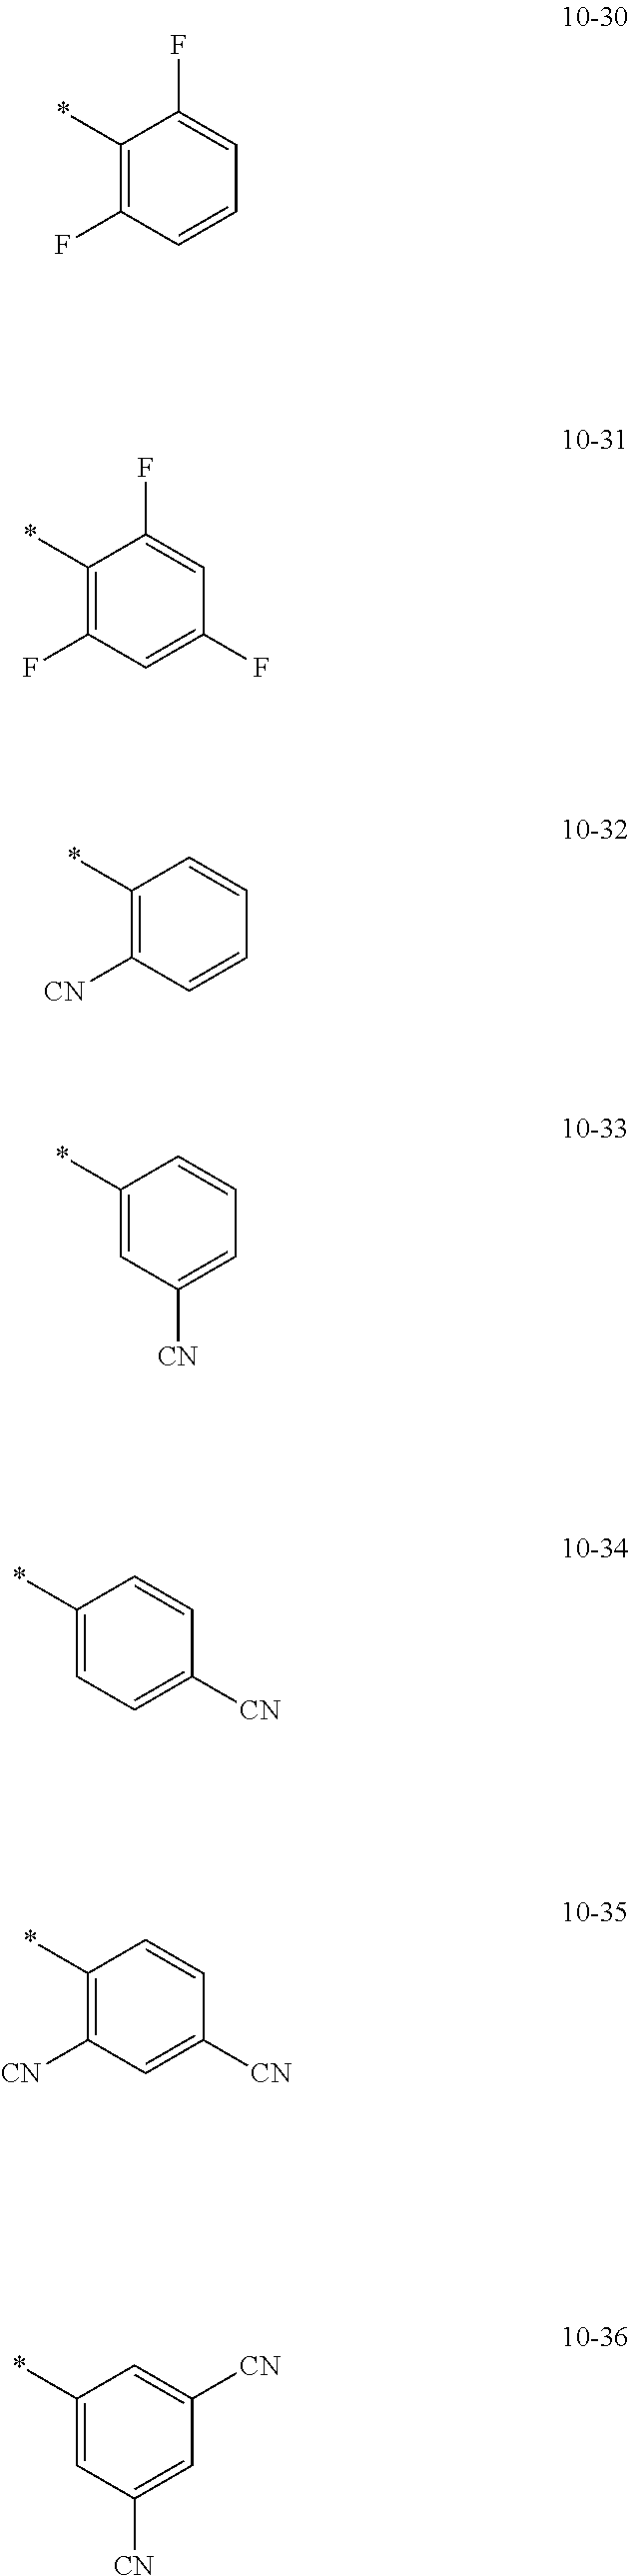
C1(*)=C(F)C=C(F)C=C1F.C1(*)=C([CN])C=CC=C1.C1(*)=CC([CN])=CC=C1.C1(*)=CC=C([CN])C=C1.C1(*)=C([CN])C=C([CN])C=C1.C1(*)=CC([CN])=CC([CN])=C1.C1(*)=C(F)C=CC=C1F
